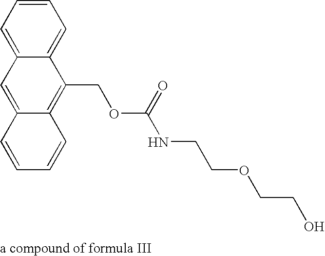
C1=CC=C2C(=C1)C(COC(=O)NCCOCCO)=C1C(=C2)C=CC=C1.[a compound of formula III]
